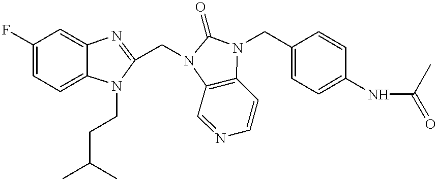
C1(F)=CC=C2C(=C1)N=C(CN1C3=C(C=CN=C3)N(CC3=CC=C(NC(=O)C)C=C3)C1=O)N2CCC(C)C
